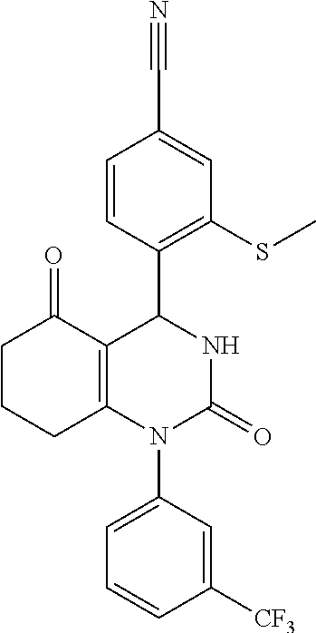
C1=CC(C2C3=C(N(C4=CC=CC([CF3])=C4)C(=O)N2)CCCC3=O)=C(SC)C=C1C#N
